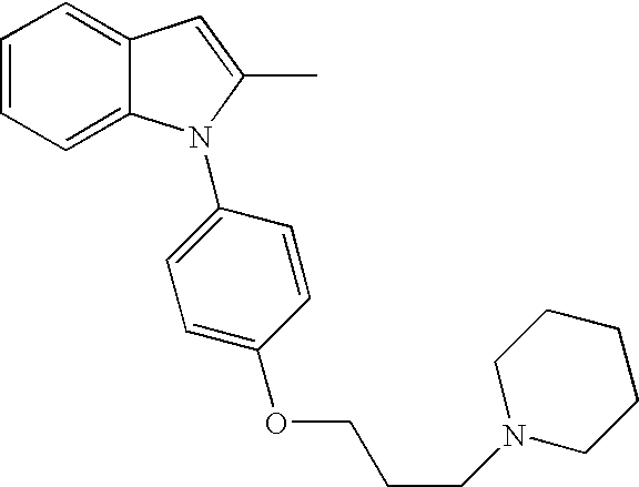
C1=CC=C2C(=C1)C=C(C)N2C1=CC=C(OCCCN2CCCCC2)C=C1
